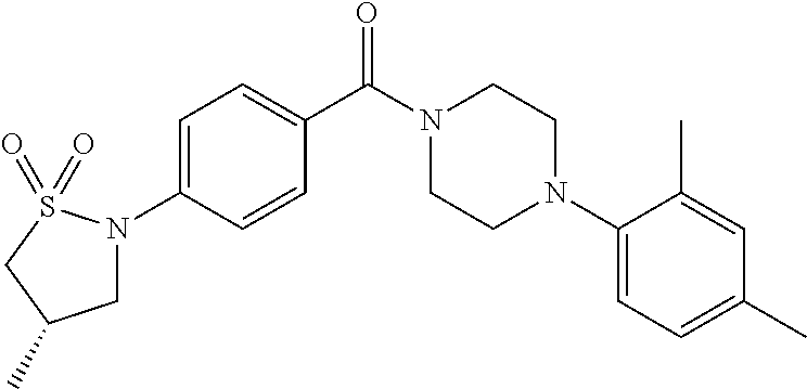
C1=C(N2CC(C)CS2(=O)=O)C=CC(C(N2CCN(C3=CC=C(C)C=C3C)CC2)=O)=C1
